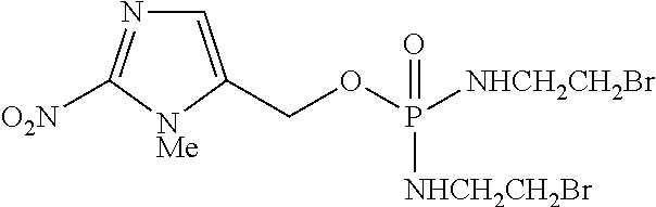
C1=C(COP([NHCH2CH2Br])([NHCH2CH2Br])=O)[NMe]C([O2N])=N1
